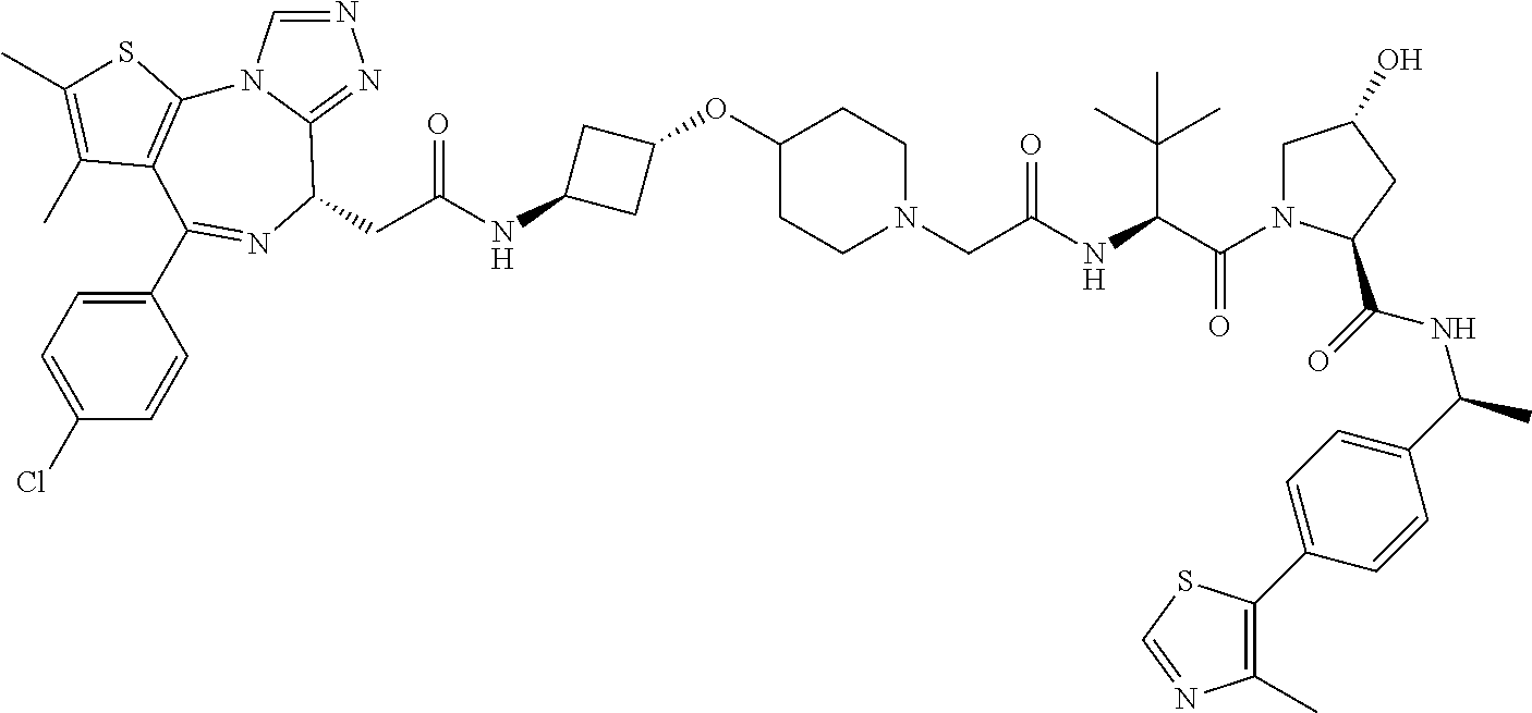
N1=CN2C(=N1)C(CC(NC1CC(OC3CCN(CC(NC(C(=O)N4CC(O)CC4C(=O)NC(C)C4=CC=C(C5=C(C)N=CS5)C=C4)C(C)(C)C)=O)CC3)C1)=O)N=C(C1=CC=C(Cl)C=C1)C1=C2SC(C)=C1C
